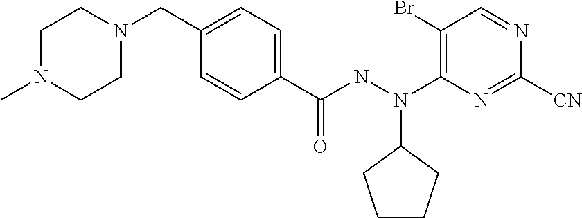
C1(CN2CCN(C)CC2)=CC=C(C(NN(C2=C(Br)C=NC([CN])=N2)C2CCCC2)=O)C=C1
